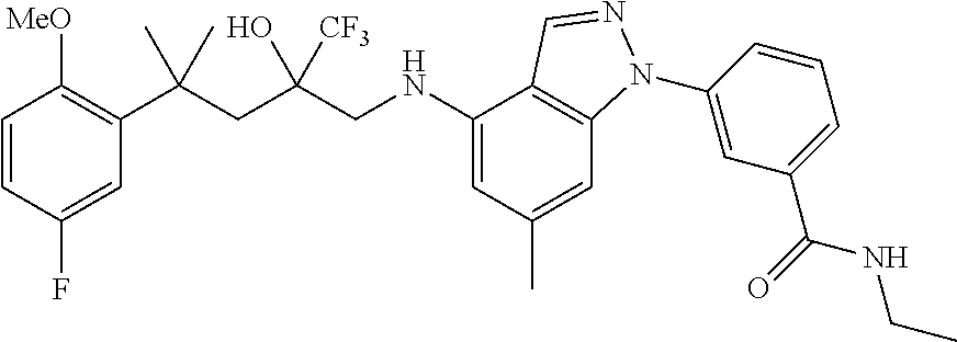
C1=CC(F)=CC(C(CC(CNC2=CC(C)=CC3=C2C=NN3C2=CC(C(=O)NCC)=CC=C2)(O)[CF3])(C)C)=C1[MeO]
